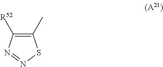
C1([R52])=C(C)SN=N1
